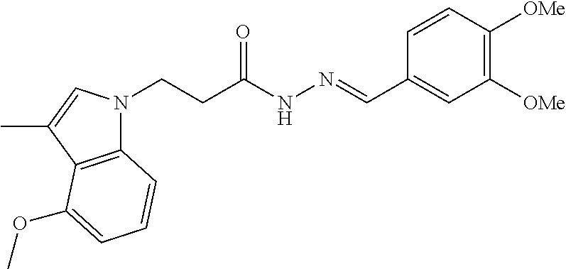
C(CN1C2=C(C(C)=C1)C(OC)=CC=C2)C(NN=CC1=CC([OMe])=C([OMe])C=C1)=O
